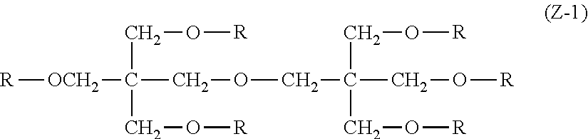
[R][OCH2]C(COCC(CO[R])(CO[R])CO[R])(CO[R])CO[R]
